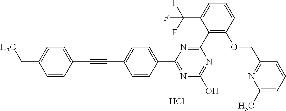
N1=C(O)N=C(C2=CC=C(C#CC3=CC=C(CC)C=C3)C=C2)N=C1C1=C(OCC2=NC(C)=CC=C2)C=CC=C1C(F)(F)F.Cl
